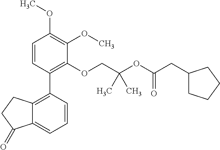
C1=CC(C2=C3C(=CC=C2)C(=O)CC3)=C(OCC(OC(CC2CCCC2)=O)(C)C)C(OC)=C1OC
